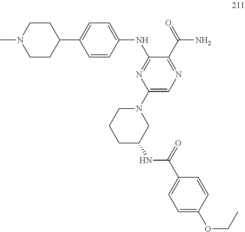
C1CC(C2=CC=C(NC3=NC(N4CCCC(NC(=O)C5=CC=C(OCC)C=C5)C4)=CN=C3C(N)=O)C=C2)CCN1C
